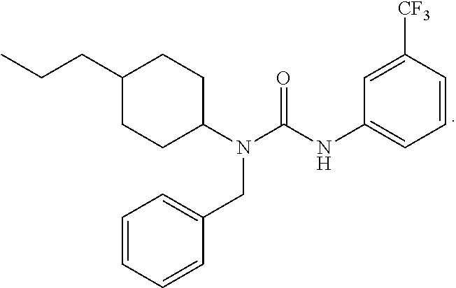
C1(CCC)CCC(N(C(NC2=CC=CC([CF3])=C2)=O)CC2=CC=CC=C2)CC1
